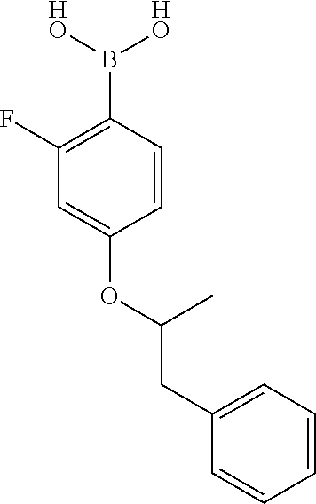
C1(F)=C(B([HO])[HO])C=CC(OC(CC2=CC=CC=C2)C)=C1
